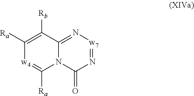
C1([Ra])=C([Rb])C2=N[w7]=NC(=O)N2C([Ra])=[w4]1
